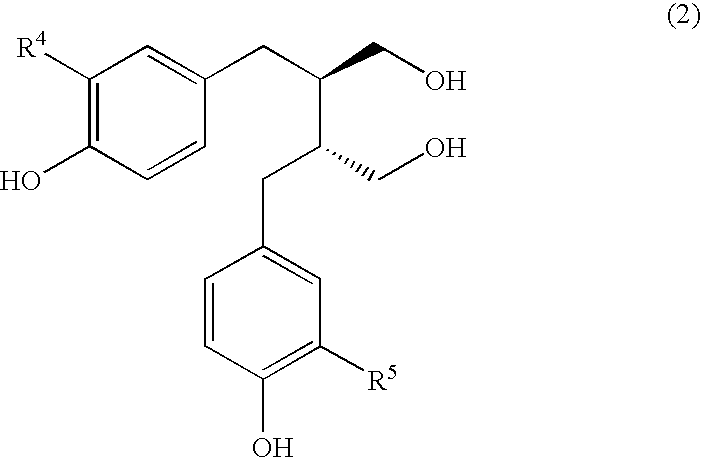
C1([R4])=C(O)C=CC(CC(C(CC2=CC([R5])=C(O)C=C2)CO)CO)=C1
